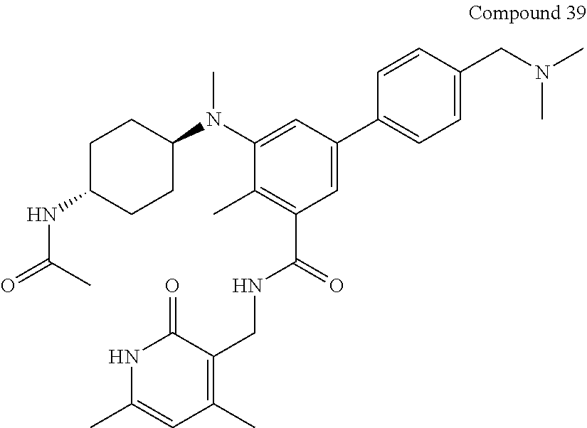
C1=C(C2=CC=C(CN(C)C)C=C2)C=C(N(C2CCC(NC(=O)C)CC2)C)C(C)=C1C(=O)NCC1=C(C)C=C(C)NC1=O
